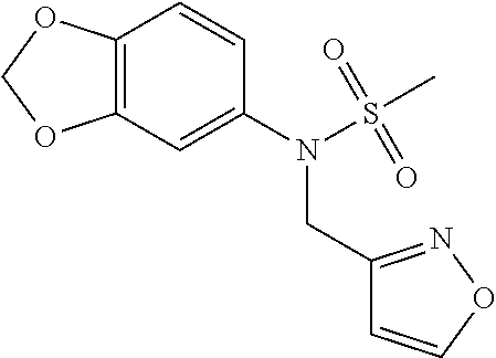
C12=C(C=C(N(CC3=NOC=C3)S(C)(=O)=O)C=C1)OCO2
